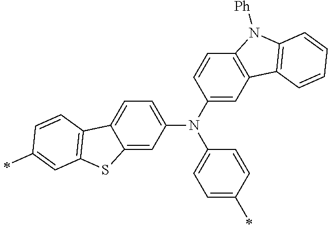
C12=CC=C(N(C3=CC=C(C)C=C3)C3=CC4=C(C=C3)N([Ph])C3=C4C=CC=C3)C=C1SC1=C2C=CC(C)=C1
